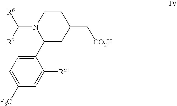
C1(C2N(C([R7])[R6])CCC(C[CO2H])C2)=CC=C([F3C])C=C1[Ra]
